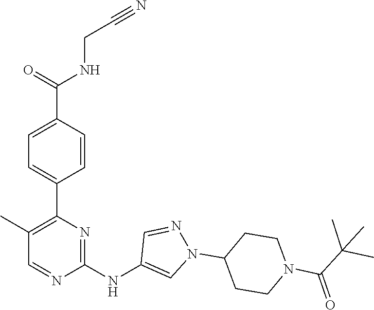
C1(C2=C(C)C=NC(NC3=CN(C4CCN(C(C(C)(C)C)=O)CC4)N=C3)=N2)=CC=C(C(NCC#N)=O)C=C1
